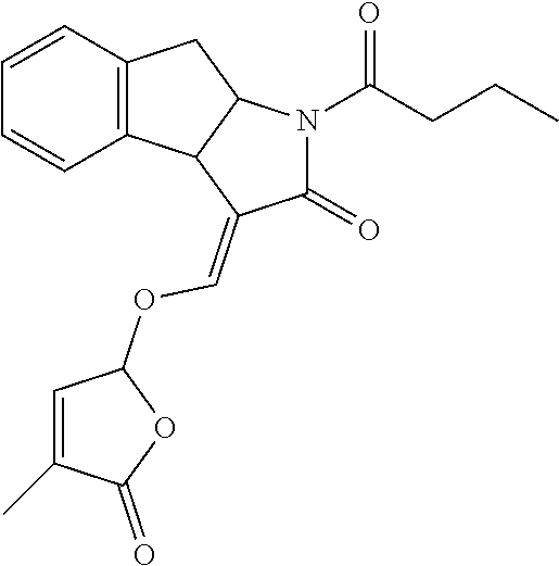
C12=C(C=CC=C1)CC1C2C(=COC2C=C(C)C(=O)O2)C(=O)N1C(CCC)=O
